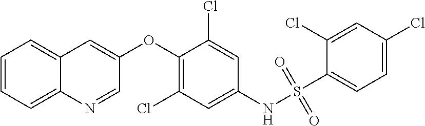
C1=CC=C2C(=C1)C=C(OC1=C(Cl)C=C(NS(=O)(=O)C3=CC=C(Cl)C=C3Cl)C=C1Cl)C=N2
